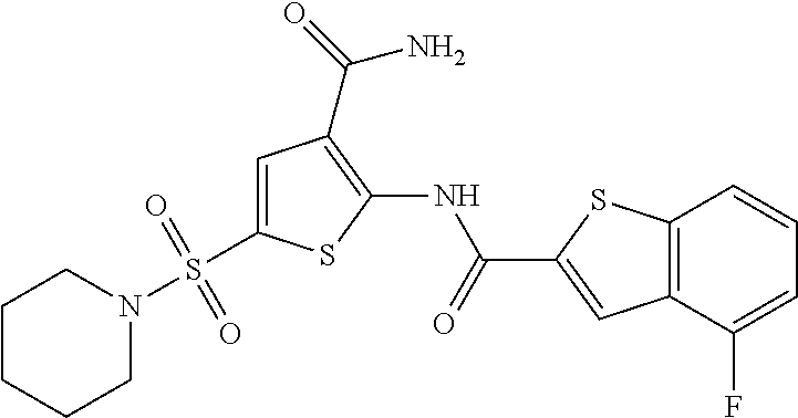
C1=C(S(N2CCCCC2)(=O)=O)SC(NC(=O)C2=CC3=C(S2)C=CC=C3F)=C1C(=O)N
